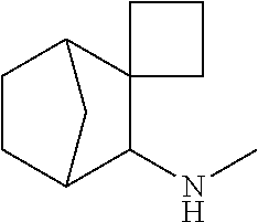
C1C2C(NC)C3(C(C1)C2)CCC3
